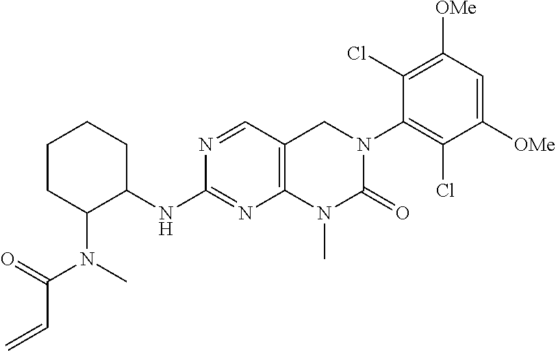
C1C(N(C(C=C)=O)C)C(NC2=NC3=C(C=N2)CN(C2=C(Cl)C([OMe])=CC([OMe])=C2Cl)C(=O)N3C)CCC1
